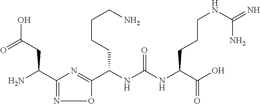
C(NC(NC(C(O)=O)CCCNC(N)=N)=O)(C1=NC(C(N)CC(=O)O)=NO1)CCCCN
